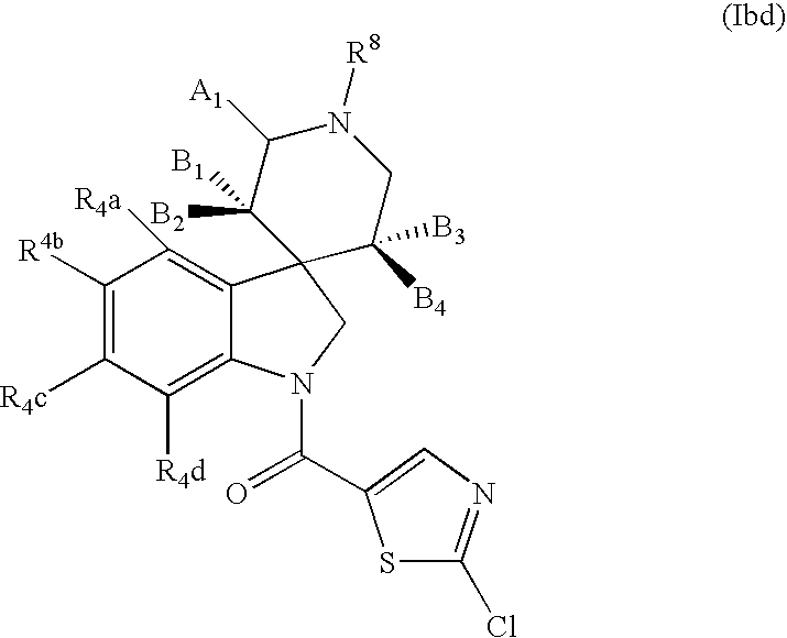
C1([R4b])=C([R4c])C([R4d])=C2C(=C1[R4a])C1(CN2C(=O)C2=CN=C(Cl)S2)C([B4])([B3])CN([R8])C([A1])C1([B1])[B2]
